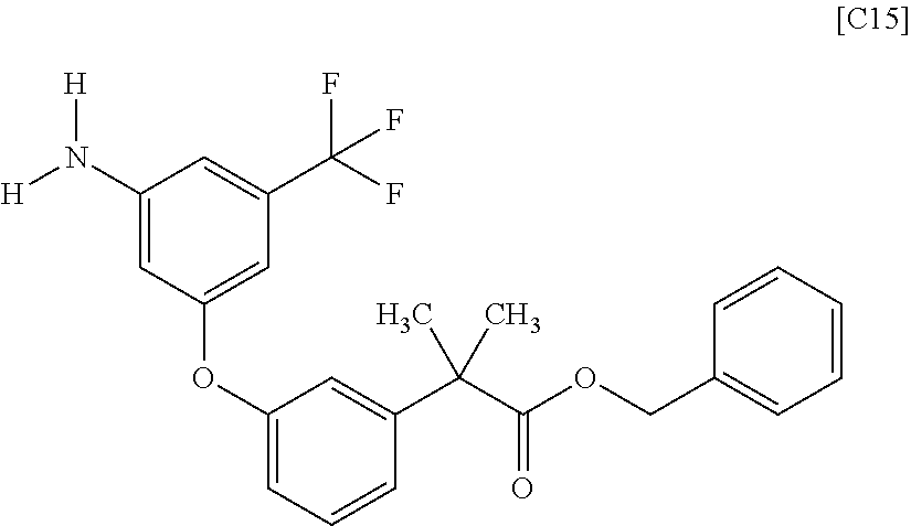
C1(N([H])[H])=CC(OC2=CC=CC(C(C(OCC3=CC=CC=C3)=O)(C)C)=C2)=CC(C(F)(F)F)=C1
